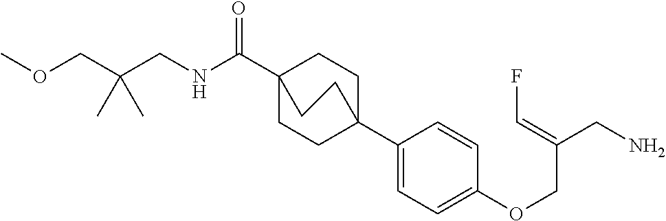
N(C(C12CCC(C3=CC=C(OCC(CN)=CF)C=C3)(CC1)CC2)=O)CC(COC)(C)C
